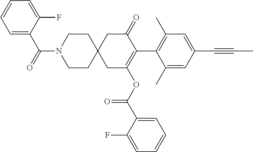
C1(C)=CC(C#CC)=CC(C)=C1C1=C(OC(C2=CC=CC=C2F)=O)CC2(CC1=O)CCN(C(=O)C1=CC=CC=C1F)CC2
